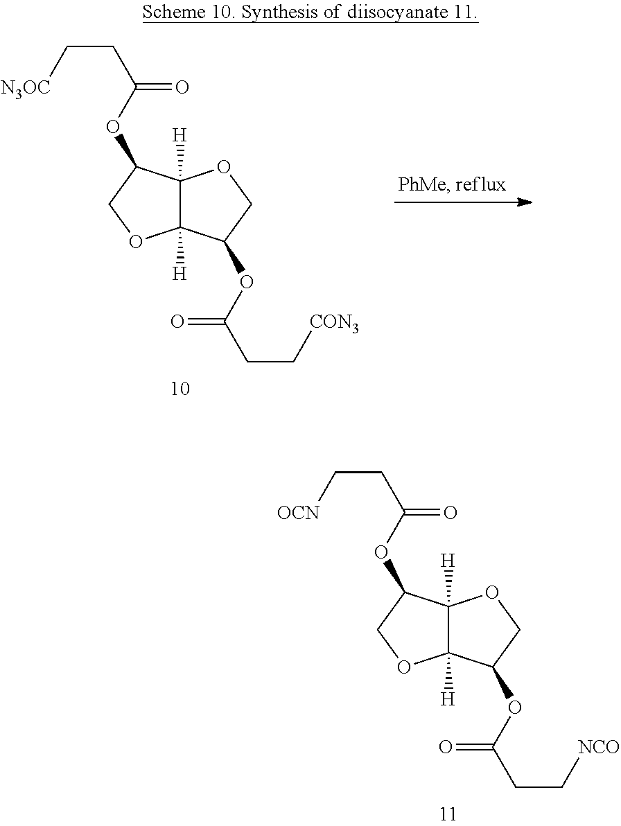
C12([H])C([H])(C(OC(CC[NCO])=O)CO1)OCC2OC(CC[OCN])=O.C12([H])C([H])(C(OC(CC[CON3])=O)CO1)OCC2OC(CC[N3OC])=O
